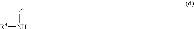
[R3]N[R4]
